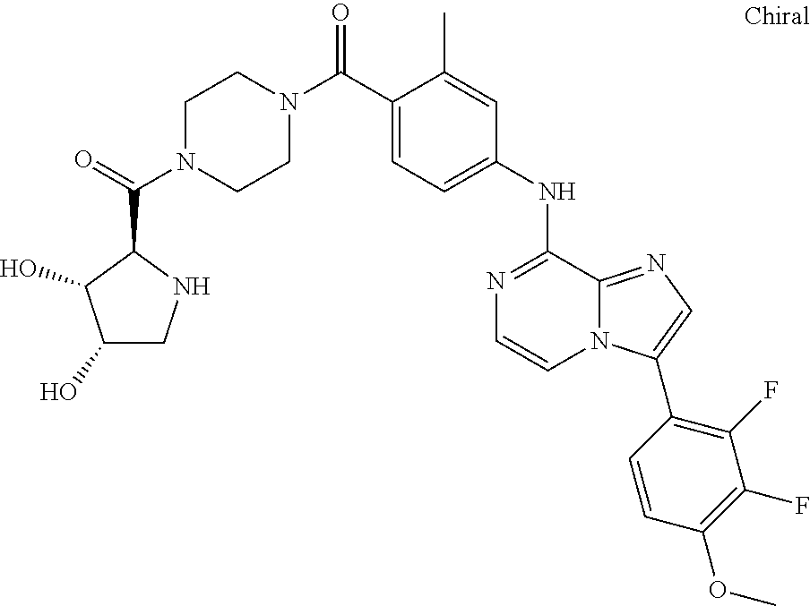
C1N(C(=O)C2C(O)C(O)CN2)CCN(C(C2=CC=C(NC3=NC=CN4C3=NC=C4C3=C(F)C(F)=C(OC)C=C3)C=C2C)=O)C1
